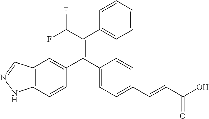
C12=C(C=CC(C(C3=CC=C(C=CC(O)=O)C=C3)=C(C(F)F)C3=CC=CC=C3)=C1)NN=C2
